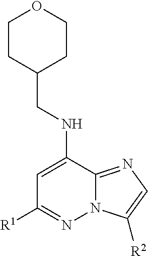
C1CC(CNC2=CC([R1])=NN3C2=NC=C3[R2])CCO1
